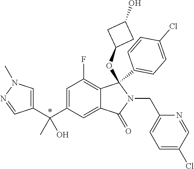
C1=C(C(C2=CN(C)N=C2)(C)O)C=C2C(=C1F)C(C1=CC=C(Cl)C=C1)(OC1CC(O)C1)N(CC1=CC=C(Cl)C=N1)C2=O
